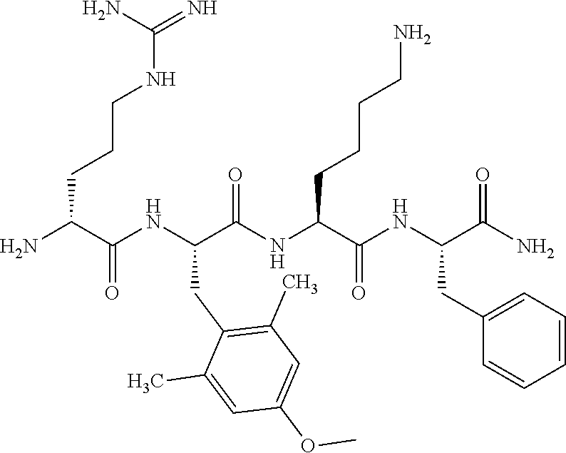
NC(C(NC(C(NC(C(NC(C(N)=O)CC1=CC=CC=C1)=O)CCCCN)=O)CC1=C(C)C=C(OC)C=C1C)=O)CCCNC(=N)N
